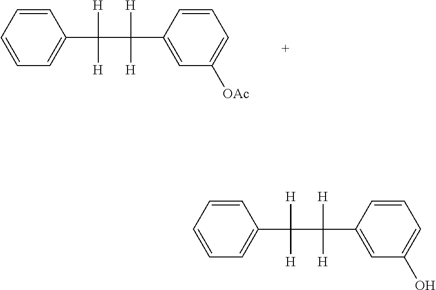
C1=CC=CC(C([H])(C(C2=CC([OAc])=CC=C2)([H])[H])[H])=C1.C1=CC=CC(C([H])(C(C2=CC(O)=CC=C2)([H])[H])[H])=C1
